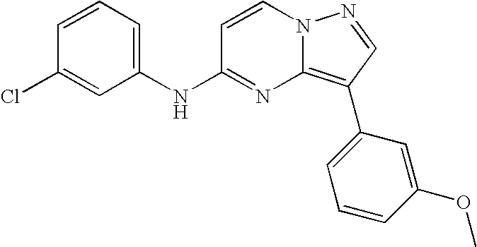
C1=CC=C(NC2=NC3=C(C4=CC=CC(OC)=C4)C=NN3C=C2)C=C1Cl
